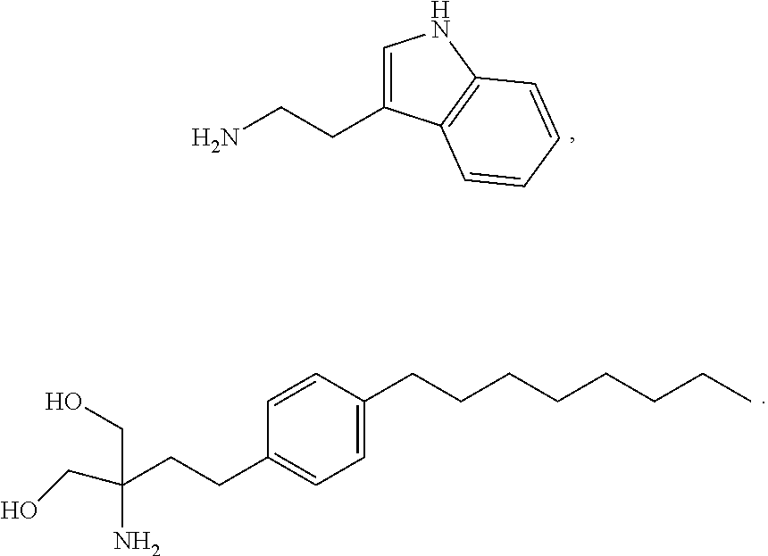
C1=C(CCN)C2=C(N1)C=CC=C2.C1=C(CCCCCCCC)C=CC(CCC(N)(CO)CO)=C1
